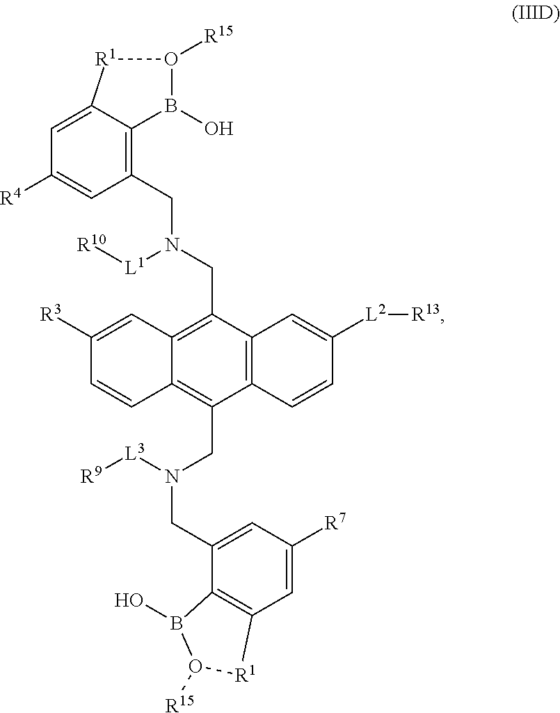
C1(CN(CC2=C3C(=C(CN(CC4=CC([R7])=CC5=C4B(O)O([R15])[R1]5)[L3][R9])C4=C2C=C([L2][R13])C=C4)C=CC([R3])=C3)[L1][R10])=C2C(=CC([R4])=C1)[R1]O([R15])B2O
